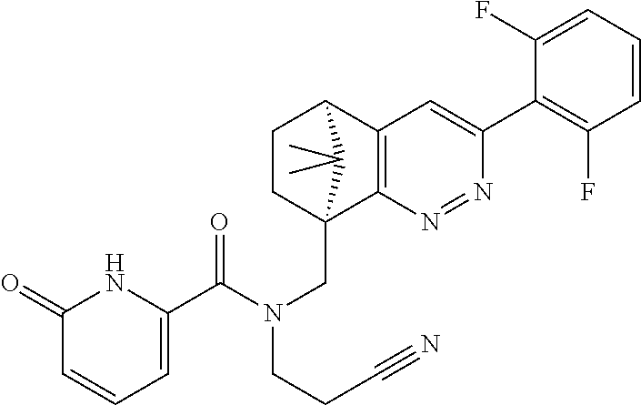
N1=NC2=C(C=C1C1=C(F)C=CC=C1F)C1CCC2(CN(C(C2=CC=CC(=O)N2)=O)CCC#N)C1(C)C
